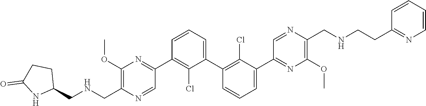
C1(OC)=C(C[HN]CC2CCC(=O)N2)N=CC(C2=C(Cl)C(C3=C(Cl)C(C4=NC(OC)=C(CNCCC5=NC=CC=C5)N=C4)=CC=C3)=CC=C2)=N1
